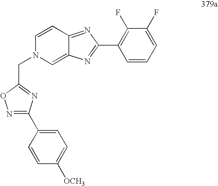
C1=CC2=NC(C3=C(F)C(F)=CC=C3)=NC2=CN1CC1=NC(C2=CC=C([OCH3])C=C2)=NO1
